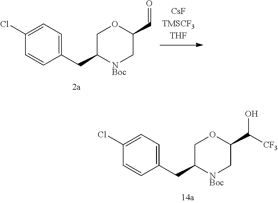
C1(Cl)=CC=C(CC2[NBoc]CC(C(O)[CF3])OC2)C=C1.C1(Cl)=CC=C(CC2[NBoc]CC(C=O)OC2)C=C1
